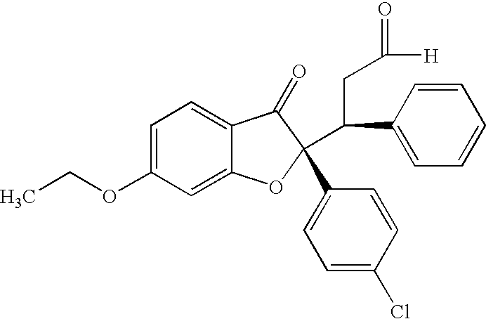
C1=C(OCC)C=C2C(=C1)C(=O)C(C(C1=CC=CC=C1)CC([H])=O)(C1=CC=C(Cl)C=C1)O2
